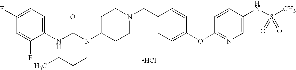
C1(NC(N(C2CCN(CC3=CC=C(OC4=NC=C(NS(C)(=O)=O)C=C4)C=C3)CC2)CCCC)=O)=CC=C(F)C=C1F.Cl
